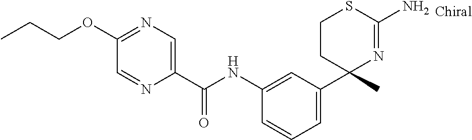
C1(NC(C2=CN=C(OCCC)C=N2)=O)=CC(C2(C)N=C(N)SCC2)=CC=C1
